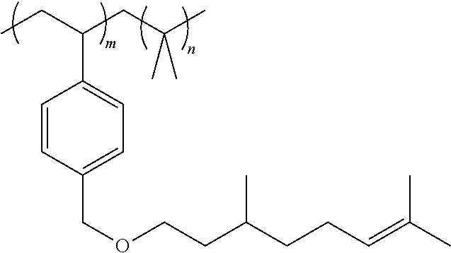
C1=CC(COCCC(CCC=C(C)C)C)=CC=C1C(CC)CC(C)(C)C
